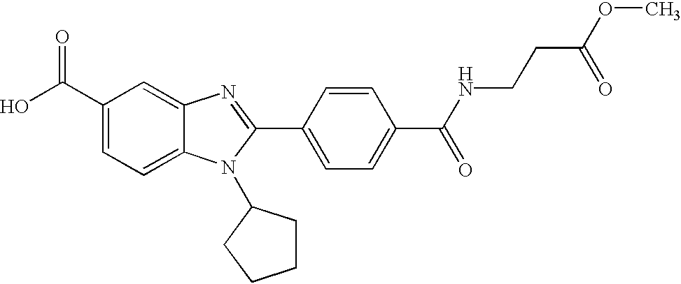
C1(C(O)=O)=CC=C2C(=C1)N=C(C1=CC=C(C(NCCC(OC)=O)=O)C=C1)N2C1CCCC1
